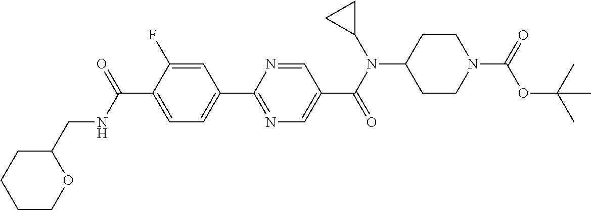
C1(C(NCC2CCCCO2)=O)=CC=C(C2=NC=C(C(N(C3CC3)C3CCN(C(=O)OC(C)(C)C)CC3)=O)C=N2)C=C1F
